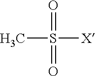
CS([X])(=O)=O
